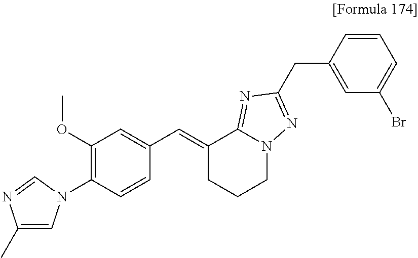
C1(OC)=C(N2C=C(C)N=C2)C=CC(C=C2CCCN3C2=NC(CC2=CC(Br)=CC=C2)=N3)=C1
